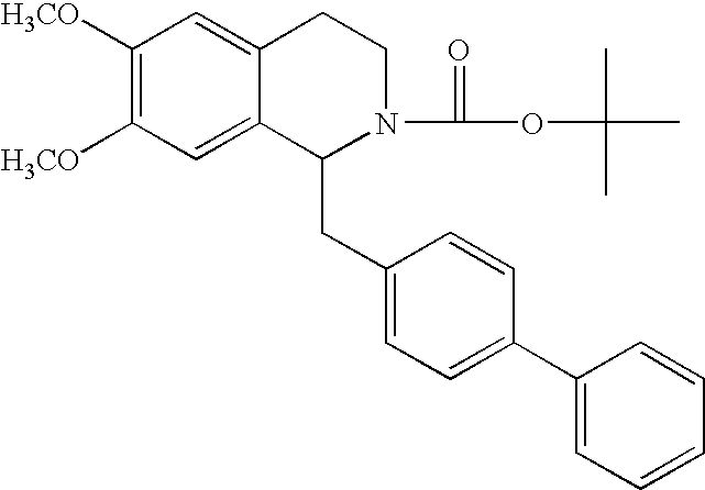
C1([H3CO])=C([H3CO])C=C2C(=C1)CCN(C(OC(C)(C)C)=O)C2CC1=CC=C(C2=CC=CC=C2)C=C1
